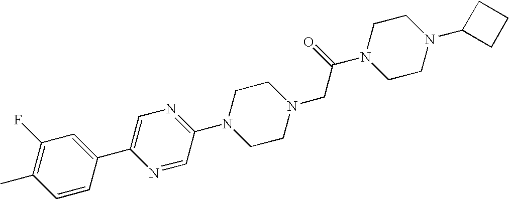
N1=C(N2CCN(CC(N3CCN(C4CCC4)CC3)=O)CC2)C=NC(C2=CC(F)=C(C)C=C2)=C1
